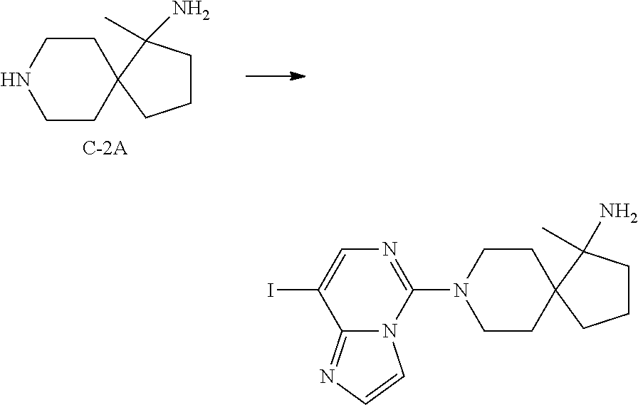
N1CCC2(CC1)CCCC2(N)C.IC1=CN=C(N2CCC3(CC2)CCCC3(N)C)N2C1=NC=C2
